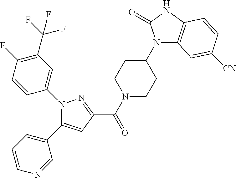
N1(C(C2=NN(C3=CC(C(F)(F)F)=C(F)C=C3)C(C3=CC=CN=C3)=C2)=O)CCC(N2C3=C(NC2=O)C=CC([CN])=C3)CC1
